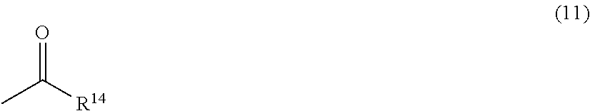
CC([R14])=O
